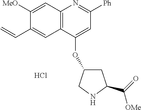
C12=C(C(OC3CC(C(=O)[OMe])NC3)=CC([Ph])=N1)C=C(C=C)C([MeO])=C2.Cl
